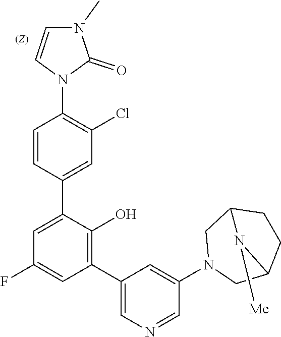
C1=CN(C2=C(Cl)C=C(C3=CC(F)=CC(C4=CN=CC(N5CC6CCC(C5)N6[Me])=C4)=C3O)C=C2)C(=O)N1C
